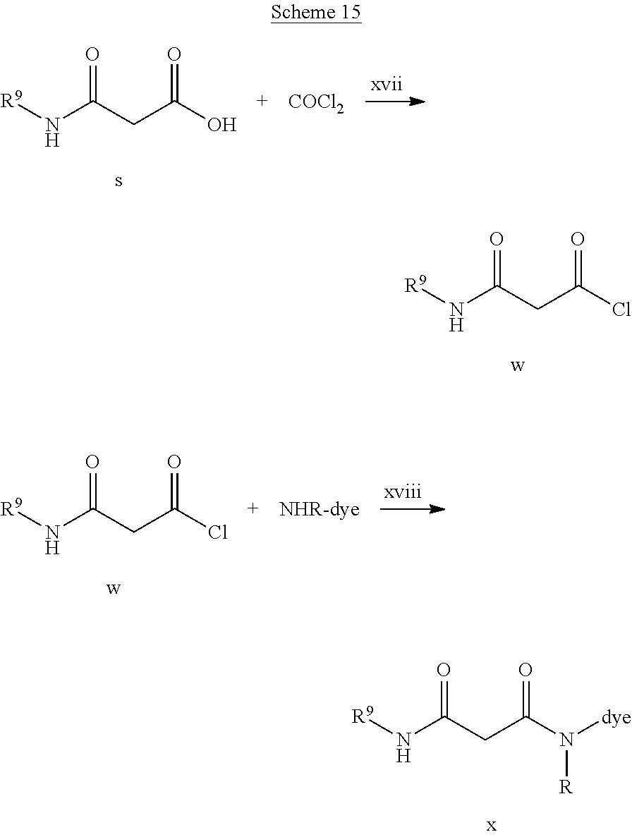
[R9]NC(CC(O)=O)=O.[COCl2].[R9]NC(CC(Cl)=O)=O.[R9]NC(CC(Cl)=O)=O.[NHR-dye].[R9]NC(CC(N([dye])[R])=O)=O
